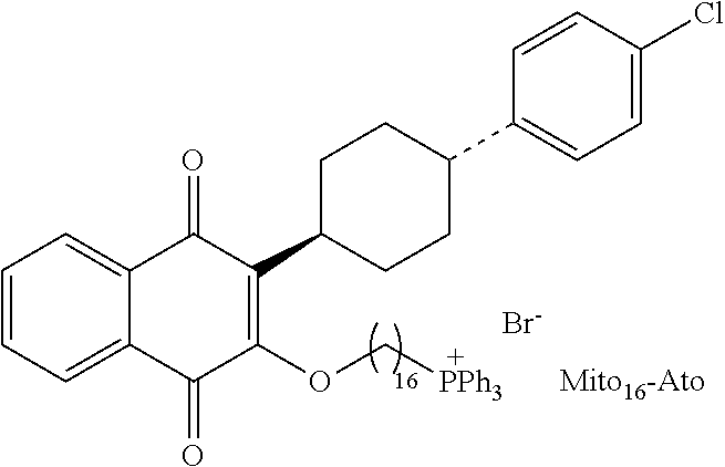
C1=CC=C2C(=C1)C(=O)C(C1CCC(C3=CC=C(Cl)C=C3)CC1)=C(OC[PPh3])C2=O.[Br-]
